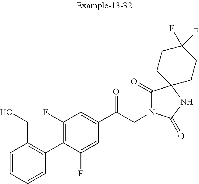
C1=CC=CC(C2=C(F)C=C(C(CN3C(=O)C4(NC3=O)CCC(F)(F)CC4)=O)C=C2F)=C1CO
